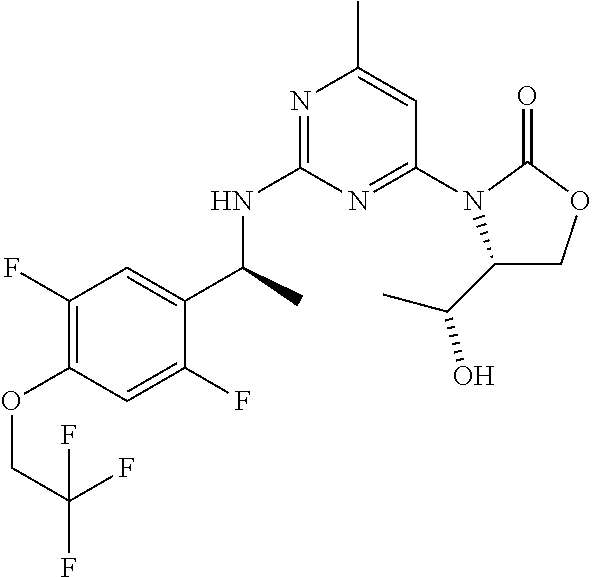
N1=C(NC(C)C2=CC(F)=C(OCC(F)(F)F)C=C2F)N=C(N2C(C(C)O)COC2=O)C=C1C
